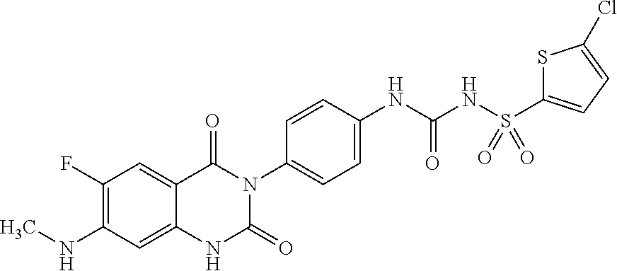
C1(F)=C(NC)C=C2C(=C1)C(=O)N(C1=CC=C(NC(NS(=O)(=O)C3=CC=C(Cl)S3)=O)C=C1)C(=O)N2
